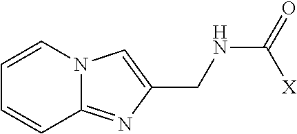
C1=CN2C(=NC(CNC(=O)[X])=C2)C=C1
